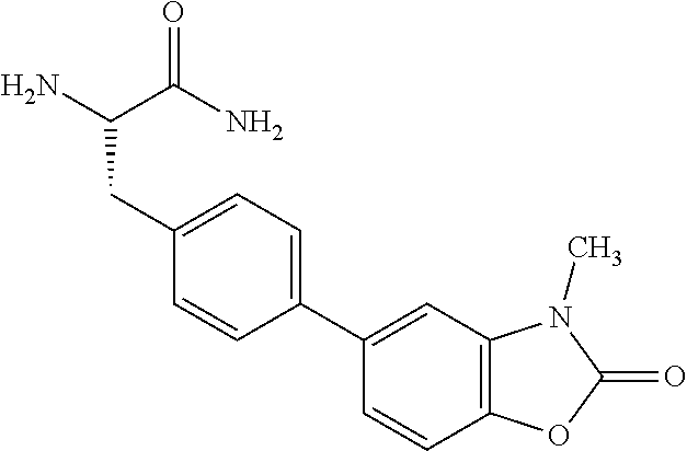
C1(C2=CC=C(CC(C(=O)N)N)C=C2)=CC2=C(C=C1)OC(=O)N2C
